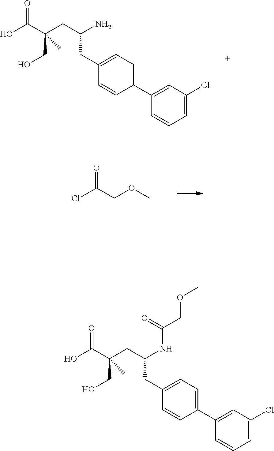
C1(CC(N)CC(C(O)=O)(CO)C)=CC=C(C2=CC(Cl)=CC=C2)C=C1.ClC(COC)=O.C1(CC(NC(COC)=O)CC(CO)(C(O)=O)C)=CC=C(C2=CC(Cl)=CC=C2)C=C1
